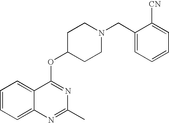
C1=CC=C2C(=C1)C(OC1CCN(CC3=CC=CC=C3[CN])CC1)=NC(C)=N2
